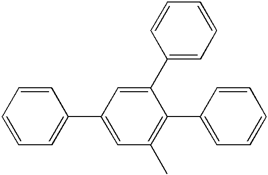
C1(C2=CC(C)=C(C3=CC=CC=C3)C(C3=CC=CC=C3)=C2)=CC=CC=C1
